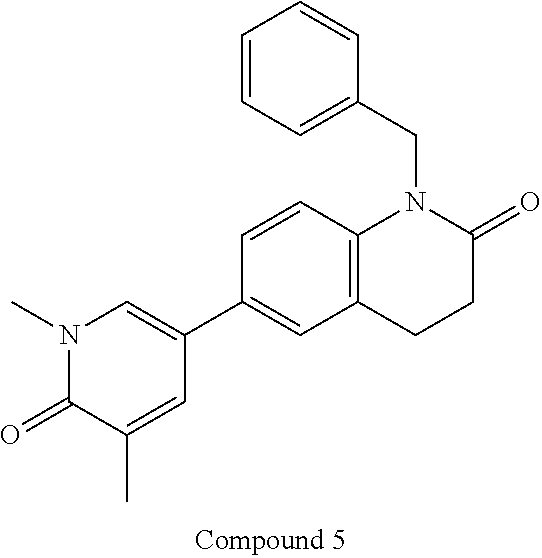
N1(C)C(=O)C(C)=CC(C2=CC3=C(C=C2)N(CC2=CC=CC=C2)C(=O)CC3)=C1
